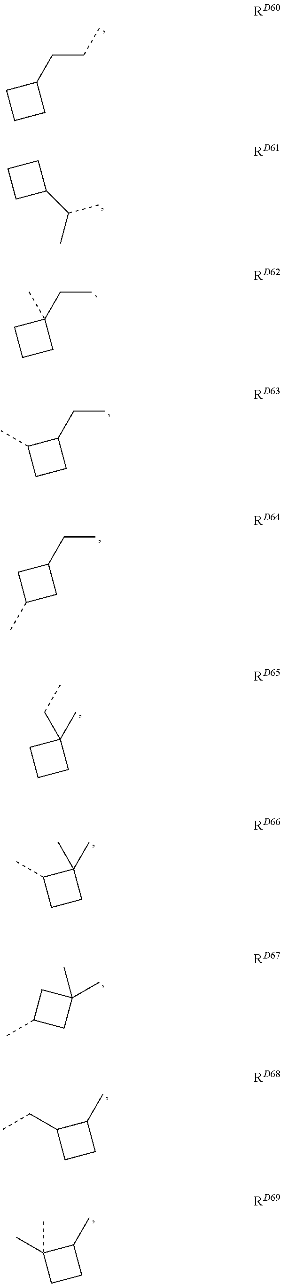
C1(C(C)C)CCC1.CCC1(C)CCC1.C1(CCC)CCC1.CCC1C(C)CC1.CCC1CC(C)C1.CC1(CC)CCC1.CC1(C)C(C)CC1.C1(C)(C)CC(C)C1.CC1C(CC)CC1.CC1C(C)(C)CC1
